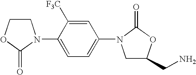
C1COC(=O)N1C1=CC=C(N2CC(CN)OC2=O)C=C1[F3C]
